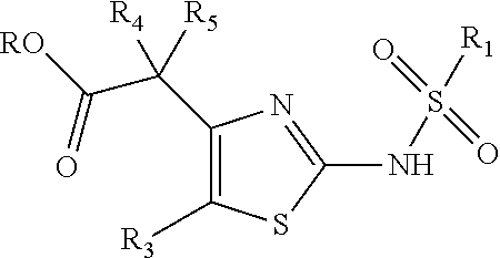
C1([R3])=C(C([R5])([R4])C([RO])=O)N=C(NS([R1])(=O)=O)S1
